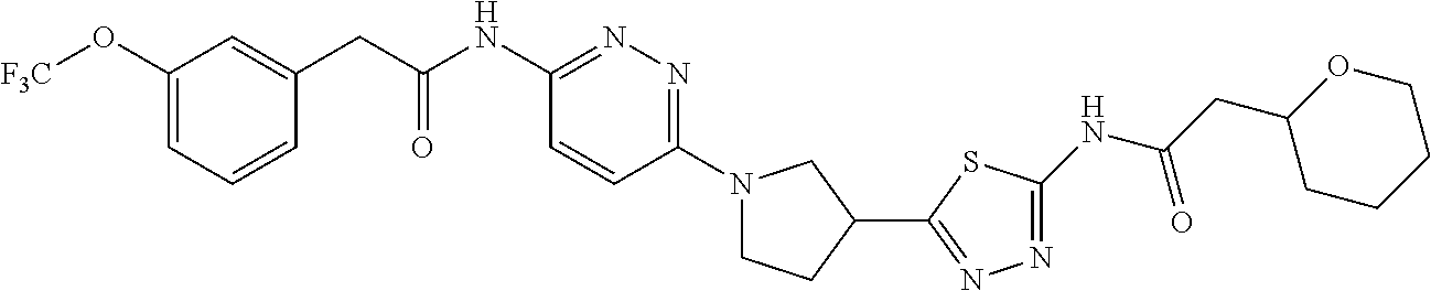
C1(O[F3C])=CC=CC(CC(NC2=NN=C(N3CCC(C4=NN=C(NC(CC5CCCCO5)=O)S4)C3)C=C2)=O)=C1
